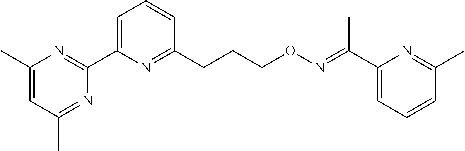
C1(C)=CC(C)=NC(C2=CC=CC(CCCON=C(C3=CC=CC(C)=N3)C)=N2)=N1
